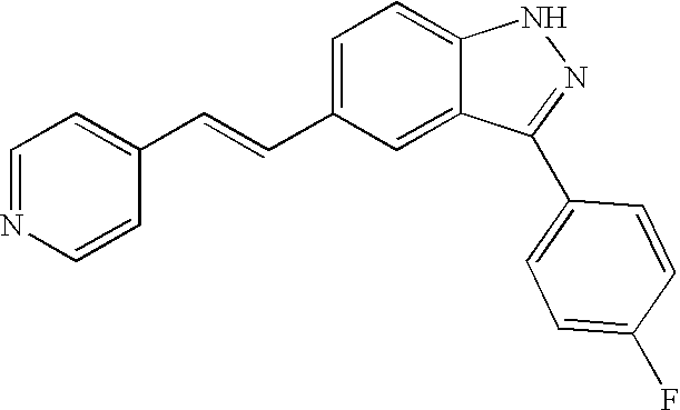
C1=NC=CC(C=CC2=CC=C3C(=C2)C(C2=CC=C(F)C=C2)=NN3)=C1
